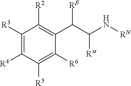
C1([R3])=C([R4])C([R5])=C([R6])C(C(C(N[RN])[Ra])[Rb])=C1[R2]
